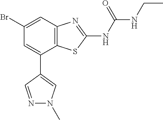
C12=C(C=C(Br)C=C1C1=CN(C)N=C1)N=C(NC(NCC)=O)S2
